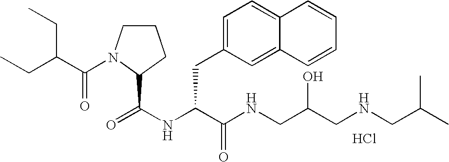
N(C(C(NCC(CNCC(C)C)O)=O)CC1=CC=C2C(=C1)C=CC=C2)C(=O)C1N(C(C(CC)CC)=O)CCC1.Cl
